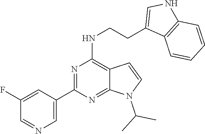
C1(C2=NC(NCCC3=CNC4=C3C=CC=C4)=C3C(=N2)N(C(C)C)C=C3)=CN=CC(F)=C1
